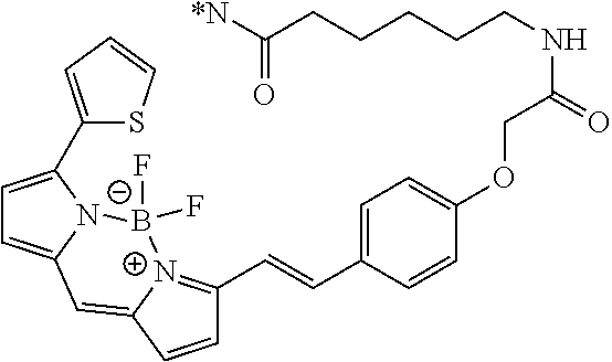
C1=C(C2=CC=CS2)N2C(=C1)C=C1[N+](=C(C=CC3=CC=C(OCC(NCCCCCC([*N])=O)=O)C=C3)C=C1)[B-]2(F)F
